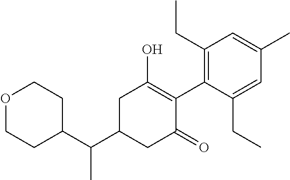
C1(C(C2CC(=O)C(C3=C(CC)C=C(C)C=C3CC)=C(O)C2)C)CCOCC1
